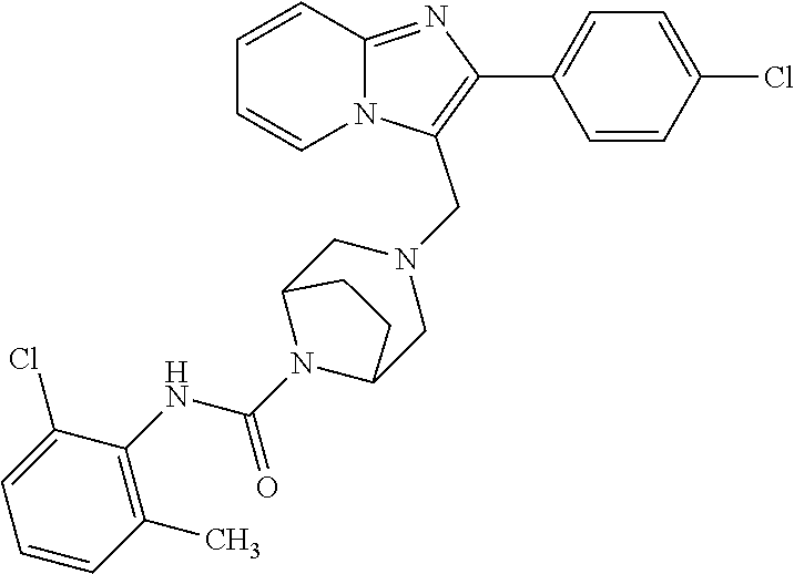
C1=CC=CN2C1=NC(C1=CC=C(Cl)C=C1)=C2CN1CC2N(C(NC3=C(C)C=CC=C3Cl)=O)C(C1)CC2
